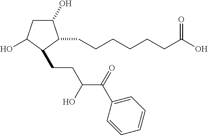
C(CC(O)C(=O)C1=CC=CC=C1)C1C(O)CC(O)C1CCCCCCC(O)=O
